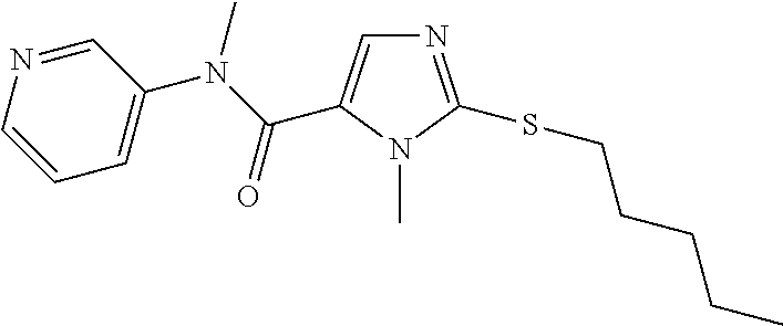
N1=C(SCCCCC)N(C)C(C(N(C2=CC=CN=C2)C)=O)=C1
